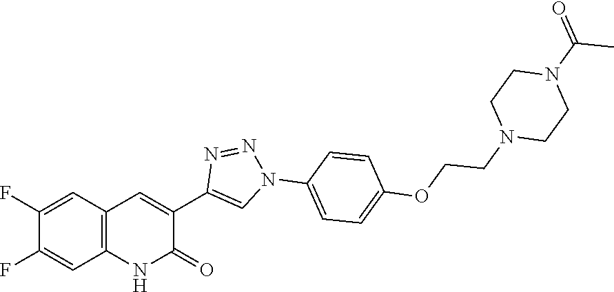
C1(F)=CC2=C(C=C1F)NC(=O)C(C1=CN(C3=CC=C(OCCN4CCN(C(=O)C)CC4)C=C3)N=N1)=C2
